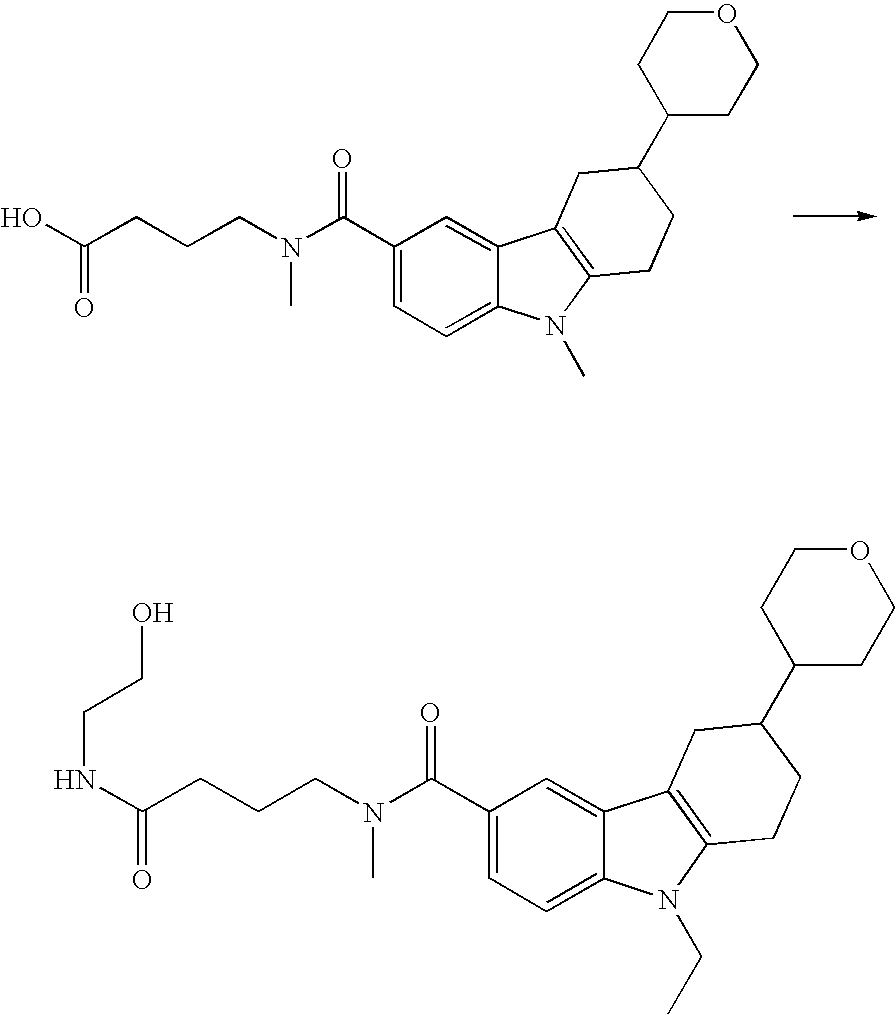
C1(C(N(CCCC(O)=O)C)=O)=CC=C2C(=C1)C1=C(N2C)CCC(C2CCOCC2)C1.C1(C(N(CCCC(NCCO)=O)C)=O)=CC=C2C(=C1)C1=C(N2CC)CCC(C2CCOCC2)C1
